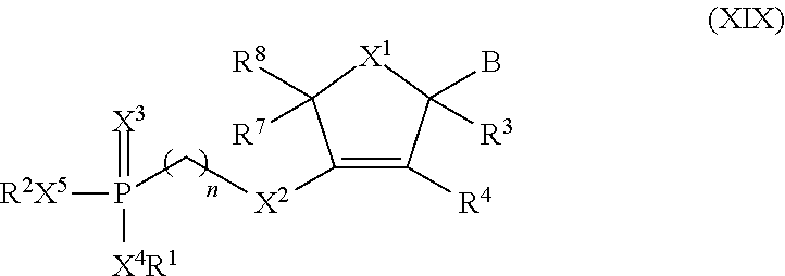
C1([X2]CP([R2X5])(=[X3])[X4R1])=C([R4])C(B)([R3])[X1]C1([R8])[R7]
